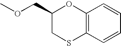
C1(COC)CSC2=C(O1)C=CC=C2
